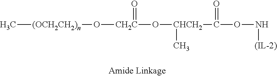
C[(OCH2CH2)n]O[CH2C](=O)O[CHCH2](C)C(=O)ON[(IL-2)]
